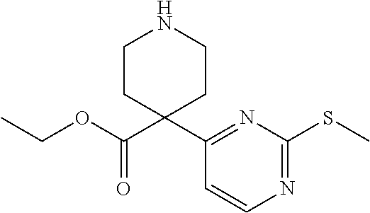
C1=CN=C(SC)N=C1C1(C(=O)OCC)CCNCC1
